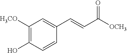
C1([H3CO])=C(O)C=CC(C=CC(=O)[OCH3])=C1
